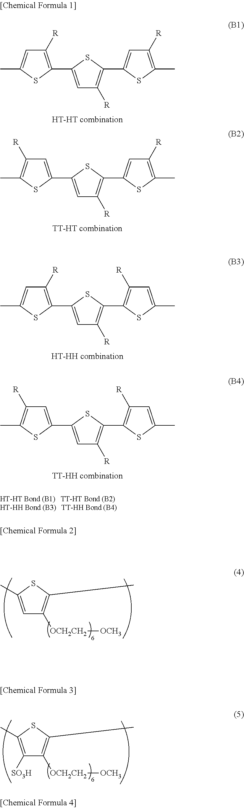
C1=C(C2=CC([R])=C(C3=CC([R])=C(C)S3)S2)SC(C)=C1[R].C1([R])=C(C2=CC([R])=C(C3=CC([R])=C(C)S3)S2)SC(C)=C1.C1([R])=C(C2=CC([R])=C(C3=C([R])C=C(C)S3)S2)SC(C)=C1.C1=C(C2=CC([R])=C(C3=C([R])C=C(C)S3)S2)SC(C)=C1[R].C1=C(C)SC(C)=C1[OCH2CH2][OCH3].C1([SO3H])=C(C)SC(C)=C1[OCH2CH2][OCH3]
